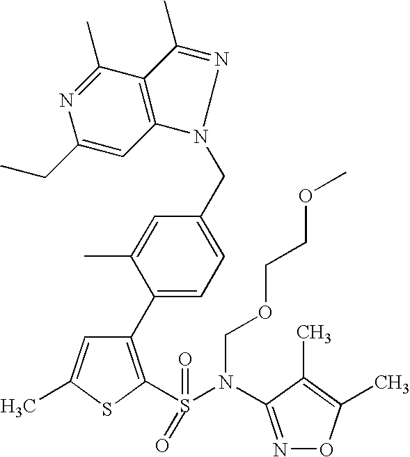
C1(C2=CC=C(CN3N=C(C)C4=C3C=C(CC)N=C4C)C=C2C)=C(S(N(C2=NOC(C)=C2C)COCCOC)(=O)=O)SC(C)=C1
